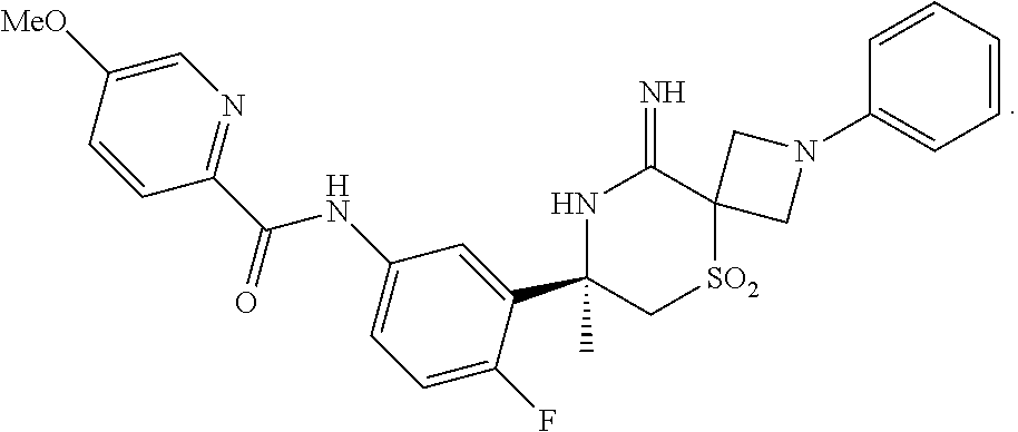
C1=C([MeO])C=CC(C(=O)NC2=CC=C(F)C(C3(C)NC(=N)C4([SO2]C3)CN(C3=CC=CC=C3)C4)=C2)=N1
